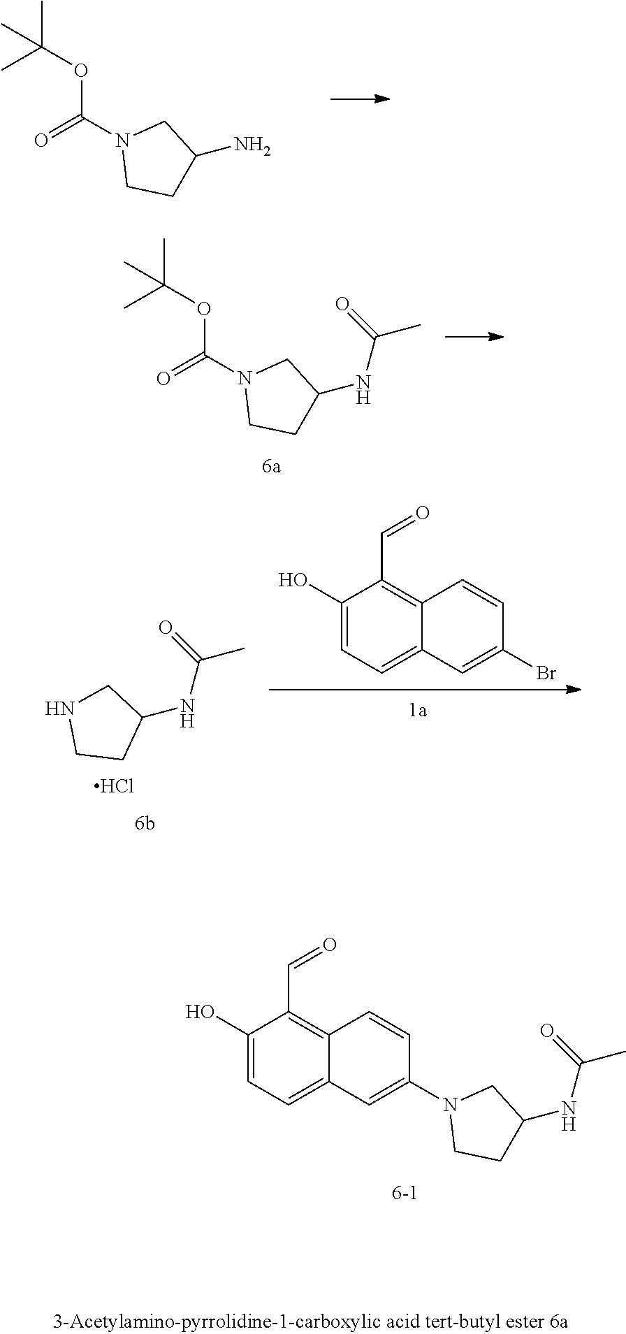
O=C(OC(C)(C)C)N1CCC(N)C1.O=C(OC(C)(C)C)N1CCC(NC(C)=O)C1.C1(O)=CC=C2C(=C1C=O)C=CC(Br)=C2.C(NC1CNCC1)(C)=O.Cl.C1(O)=CC=C2C(=C1C=O)C=CC(N1CCC(NC(C)=O)C1)=C2
